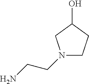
NCCN1CCC(O)C1
